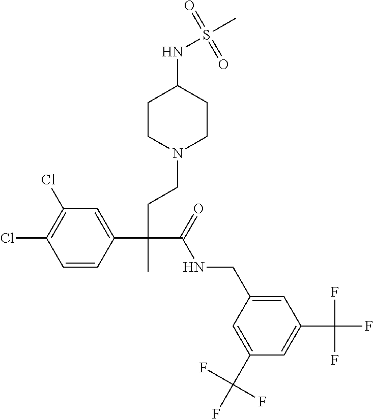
C1=CC(C(CCN2CCC(NS(C)(=O)=O)CC2)(C(=O)NCC2=CC(C(F)(F)F)=CC(C(F)(F)F)=C2)C)=CC(Cl)=C1Cl
